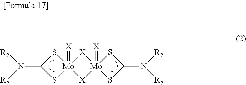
S1[Mo]2(=[X])(SC1N([R2])[R2])[X][Mo]1(=[X])([X]2)SC(N([R2])[R2])S1
